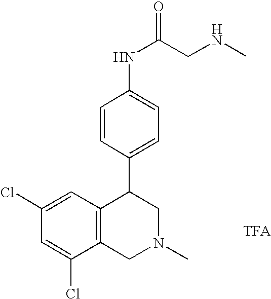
C1(Cl)=CC(Cl)=CC2=C1CN(C)CC2C1=CC=C(NC(CNC)=O)C=C1
